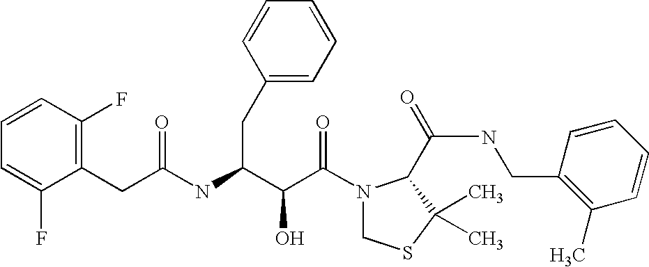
N(C(C(C(N1CSC(C)(C)C1C(NCC1=C(C)C=CC=C1)=O)=O)O)CC1=CC=CC=C1)C(=O)CC1=C(F)C=CC=C1F
